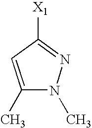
C1(C)=CC([X1])=NN1C
